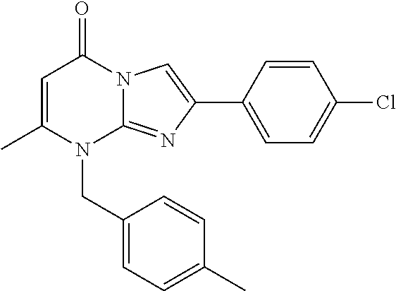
C1=C(C)N(CC2=CC=C(C)C=C2)C2=NC(C3=CC=C(Cl)C=C3)=CN2C1=O
